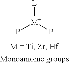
P[M+](P)[L]
